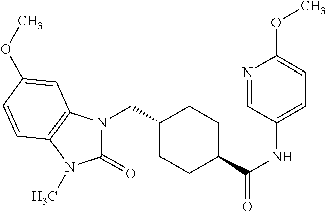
C1(CN2C(=O)N(C)C3=C2C=C(OC)C=C3)CCC(C(NC2=CC=C(OC)N=C2)=O)CC1
